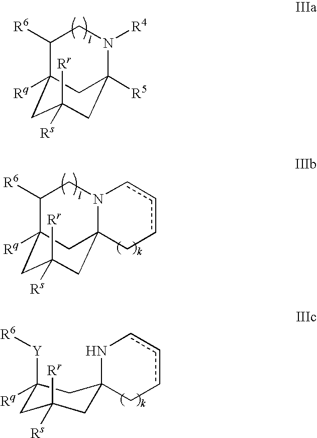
C1([R6])C2([Rq])CC([Rr])([Rs])CC([R5])(N([R4])C1)C2.C1([R6])C2([Rq])CC([Rr])([Rs])CC3(N(C1)cccC3)C2.C1([Y][R6])([Rq])CC([Rr])([Rs])CC2(C1)CcccN2
